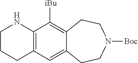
C12=C(NCCC1)C([iBu])=C1C(=C2)CCN([Boc])CC1
